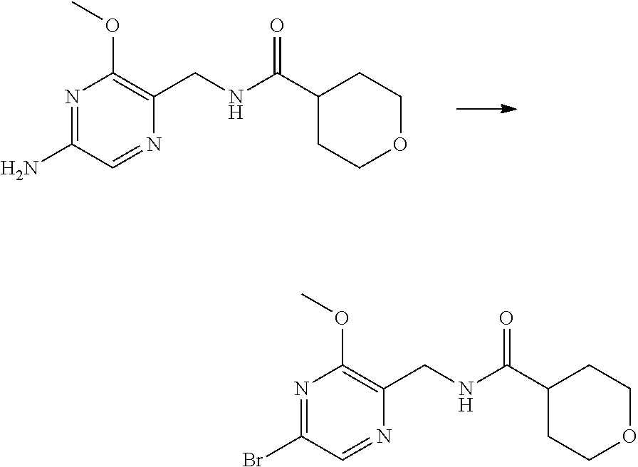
N1=C(N)C=NC(CNC(C2CCOCC2)=O)=C1OC.N1=C(Br)C=NC(CNC(C2CCOCC2)=O)=C1OC
